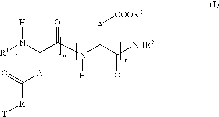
[R1]N(C(C(N(C(C([NHR2])=O)[A][COOR3])[H])=O)[A]C(=O)[R4][T])[H]
